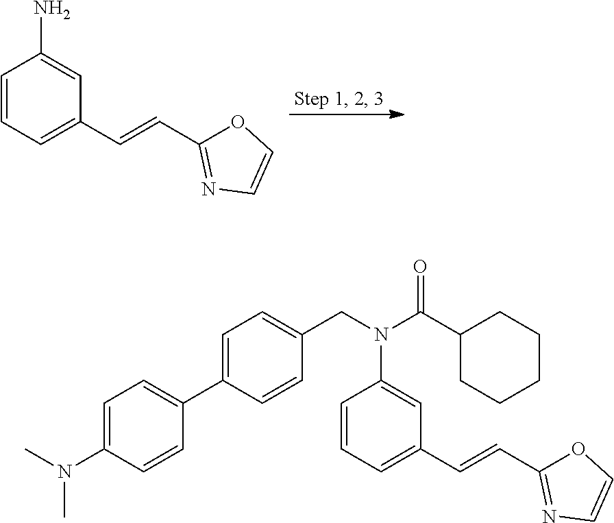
C1=CC=C(C=CC2=NC=CO2)C=C1N.C1=C(N(C)C)C=CC(C2=CC=C(CN(C(C3CCCCC3)=O)C3=CC(C=CC4=NC=CO4)=CC=C3)C=C2)=C1
